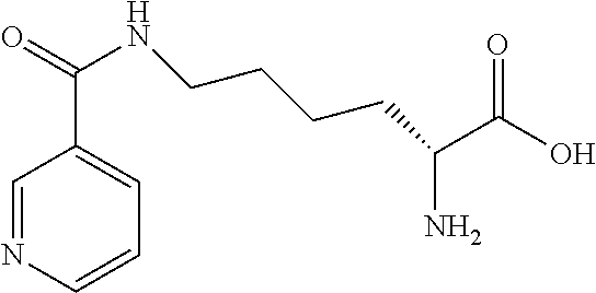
C1=NC=CC=C1C(=O)NCCCCC(N)C(O)=O
